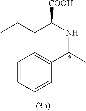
CCCC(NC(C)C1=CC=CC=C1)[COOH]
